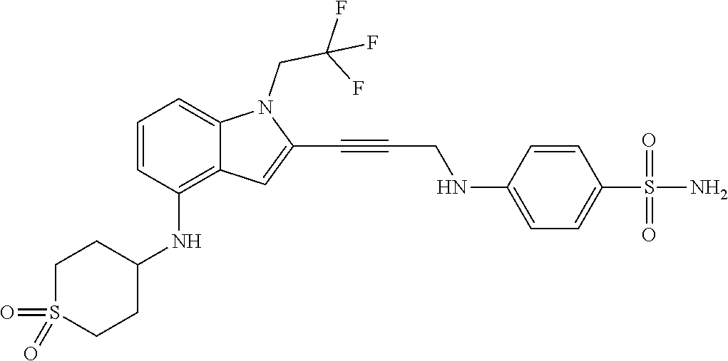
C1=C(NCC#CC2=CC3=C(NC4CCS(=O)(=O)CC4)C=CC=C3N2CC(F)(F)F)C=CC(S(N)(=O)=O)=C1
